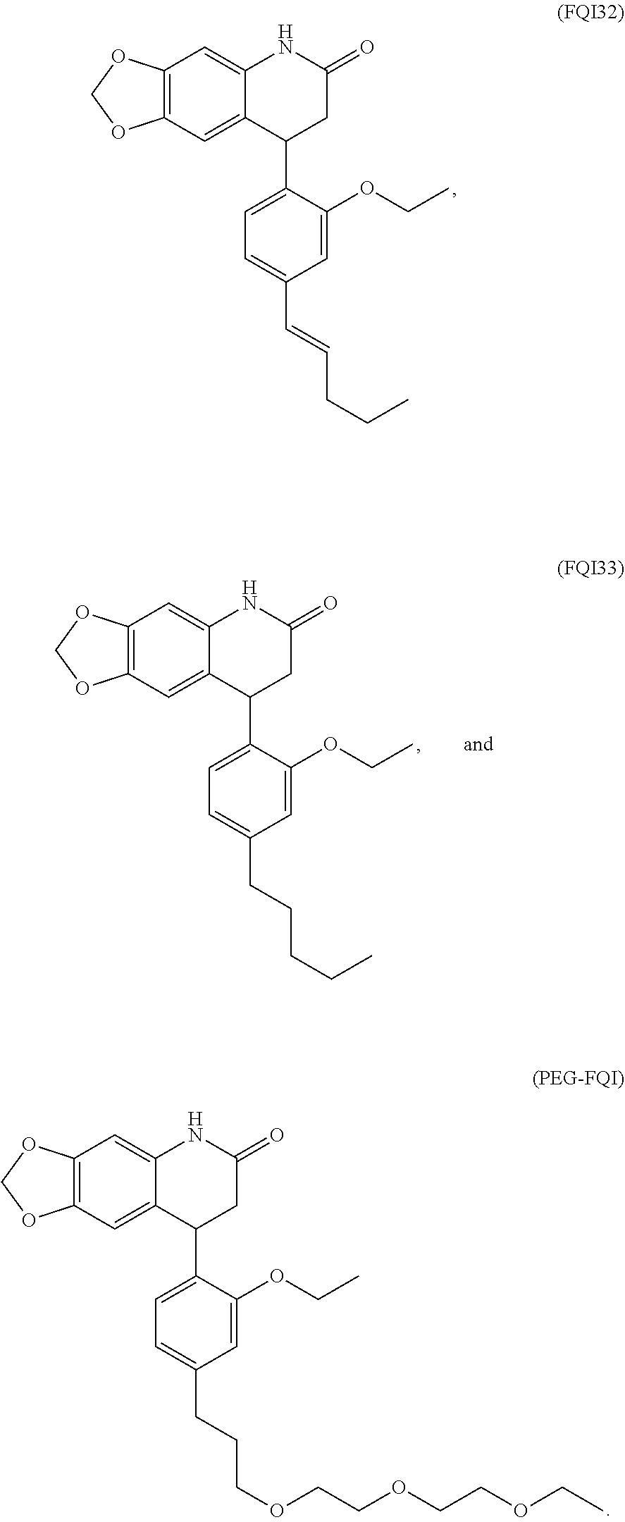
C12=C(C=C3C(=C1)NC(=O)CC3C1=CC=C(C=CCCC)C=C1OCC)OCO2.C12=C(C=C3C(=C1)NC(=O)CC3C1=CC=C(CCCCC)C=C1OCC)OCO2.C12=C(C=C3C(=C1)NC(=O)CC3C1=CC=C(CCCOCCOCCOCC)C=C1OCC)OCO2
